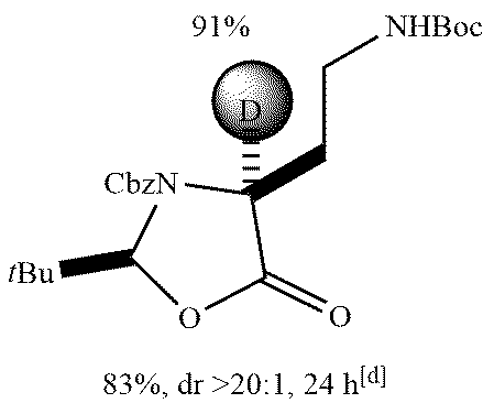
[CbzN]1C([tBu])OC(=O)C1(CC[NHBoc])[D]
